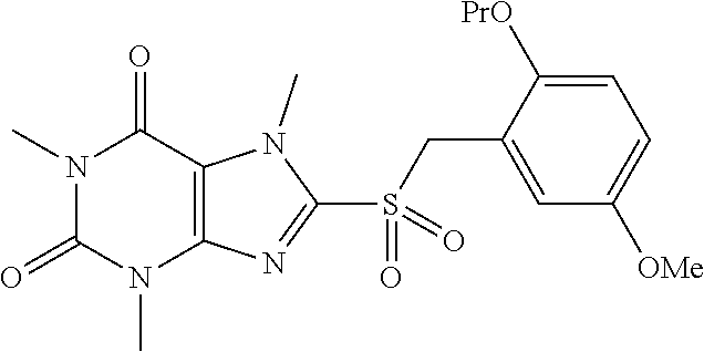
N1(C)C(=O)N(C)C2=C(C1=O)N(C)C(S(=O)(CC1=CC([OMe])=CC=C1[PrO])=O)=N2
